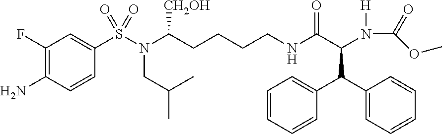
C1(N)=C(F)C=C(S(N(C(CCCCNC(C(C(C2=CC=CC=C2)C2=CC=CC=C2)N(C(OC)=O)[H])=O)[CH2OH])CC(C)C)(=O)=O)C=C1
